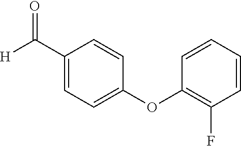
[H]C(C1=CC=C(OC2=C(F)C=CC=C2)C=C1)=O
